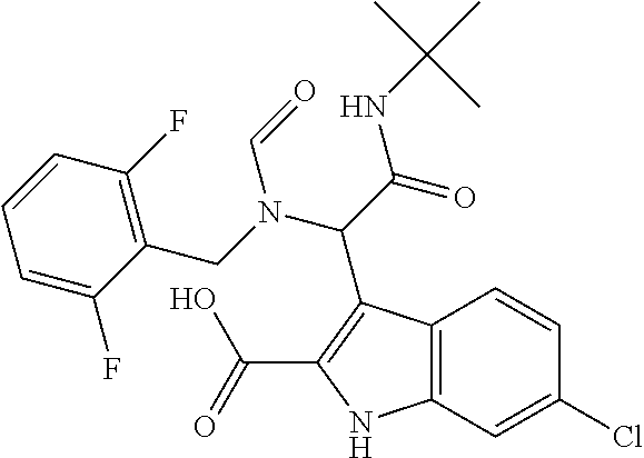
C12=C(C=C(Cl)C=C1)NC(C(O)=O)=C2C(C(=O)NC(C)(C)C)N(C=O)CC1=C(F)C=CC=C1F
